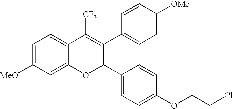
C1=C([MeO])C=C2C(=C1)C([CF3])=C(C1=CC=C([OMe])C=C1)C(C1=CC=C(OCCCl)C=C1)O2
